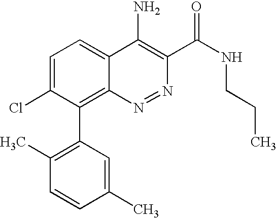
C1(C)=CC(C2=C3C(=CC=C2Cl)C(N)=C(C(NCCC)=O)N=N3)=C(C)C=C1
